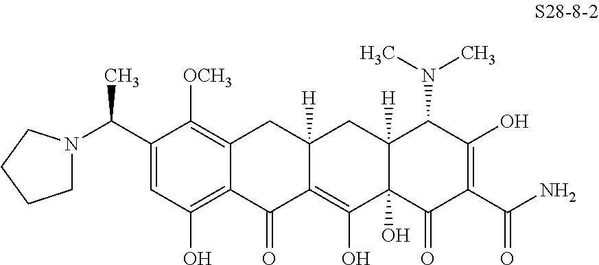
C1(C(N2CCCC2)C)=CC(O)=C2C(=C1[OCH3])CC1([H])C(=C(O)C3(O)C([H])(C1)C(N(C)C)C(O)=C(C(N)=O)C3=O)C2=O
